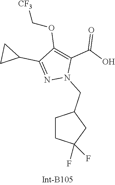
C1CC(F)(F)CC1CN1C(C(O)=O)=C(OC[CF3])C(C2CC2)=N1
